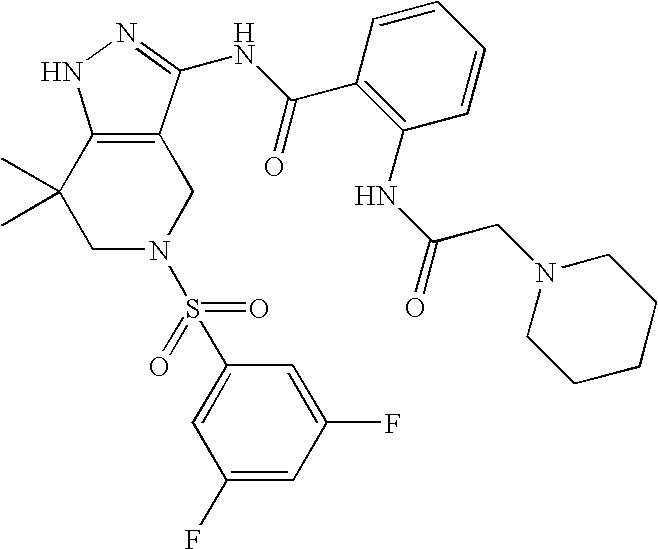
C1N(S(=O)(=O)C2=CC(F)=CC(F)=C2)CC2=C(C1(C)C)NN=C2NC(C1=C(NC(=O)CN2CCCCC2)C=CC=C1)=O
